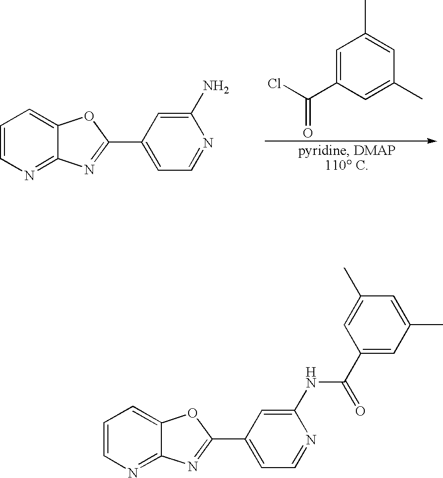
C1=C(C(Cl)=O)C=C(C)C=C1C.C1=CN=C2C(=C1)OC(C1=CC=NC(N)=C1)=N2.C1=CN=C2C(=C1)OC(C1=CC=NC(NC(=O)C3=CC(C)=CC(C)=C3)=C1)=N2
